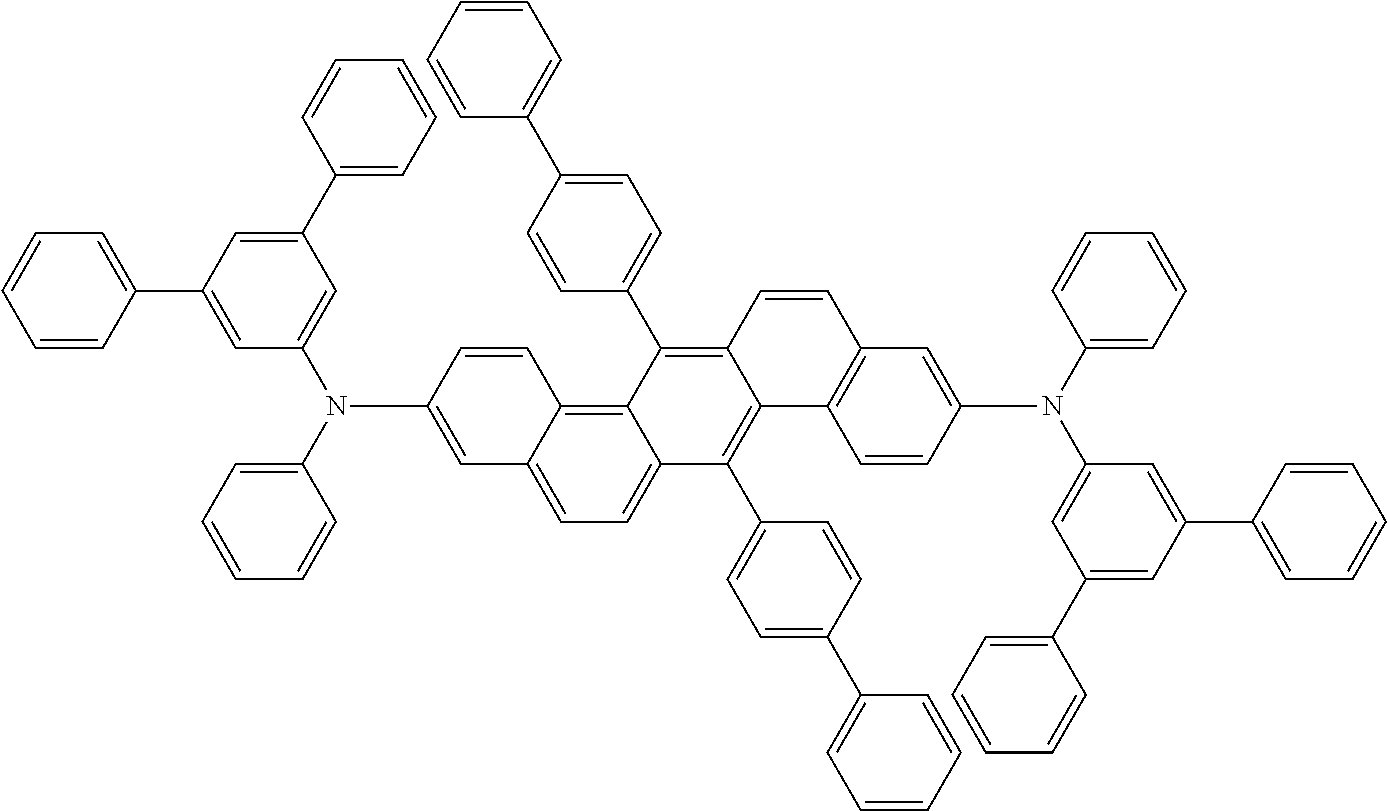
C1=C(N(C2=CC=CC=C2)C2=CC(C3=CC=CC=C3)=CC(C3=CC=CC=C3)=C2)C=CC2=C3C(=CC=C12)C(C1=CC=C(C2=CC=CC=C2)C=C1)=C1C(=C3C2=CC=C(C3=CC=CC=C3)C=C2)C=CC2=C1C=CC(N(C1=CC=CC=C1)C1=CC(C3=CC=CC=C3)=CC(C3=CC=CC=C3)=C1)=C2
